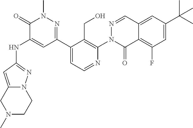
C1(C2=NN(C)C(=O)C(NC3=NN4C(=C3)CN(C)CC4)=C2)=CC=NC(N2N=CC3=CC(C(C)(C)C)=CC(F)=C3C2=O)=C1CO
